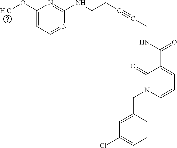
C1(O[H C])=CC=NC(NCCC#CCNC(C2=CC=CN(CC3=CC(Cl)=CC=C3)C2=O)=O)=N1
